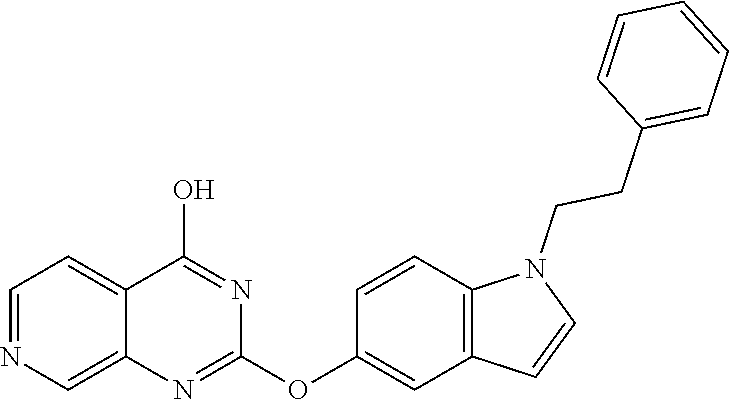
C1=NC=C2C(=C1)C(O)=NC(OC1=CC3=C(C=C1)N(CCC1=CC=CC=C1)C=C3)=N2
